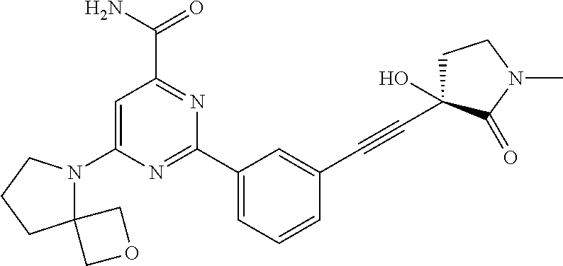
C1=C(N2C3(CCC2)COC3)N=C(C2=CC=CC(C#CC3(O)CCN(C)C3=O)=C2)N=C1C(N)=O
